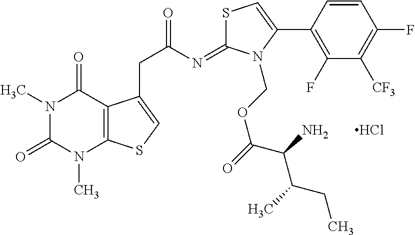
S1C(=NC(=O)CC2=CSC3=C2C(=O)N(C)C(=O)N3C)N(COC(=O)C(N)C(C)CC)C(C2=C(F)C([CF3])=C(F)C=C2)=C1.Cl
